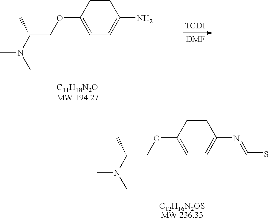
CN(C(COC1=CC=C(N=C=S)C=C1)C)C.CN(C(COC1=CC=C(N)C=C1)C)C.[DMF].[TCDI]
